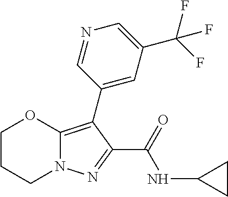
C1CCN2C(=C(C3=CC(C(F)(F)F)=CN=C3)C(C(=O)NC3CC3)=N2)O1
